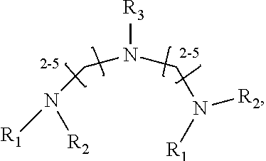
N([R2])([R1])CN(CN([R2])[R1])[R3]
